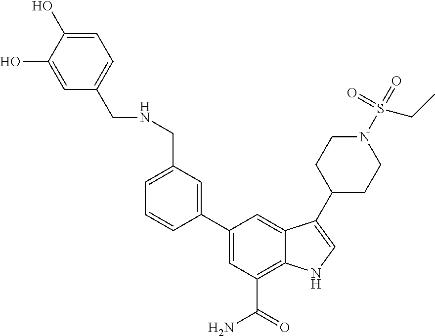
C1=CC(C2=CC(C(=O)N)=C3C(=C2)C(C2CCN(S(=O)(=O)CC)CC2)=CN3)=CC(CNCC2=CC=C(O)C(O)=C2)=C1
